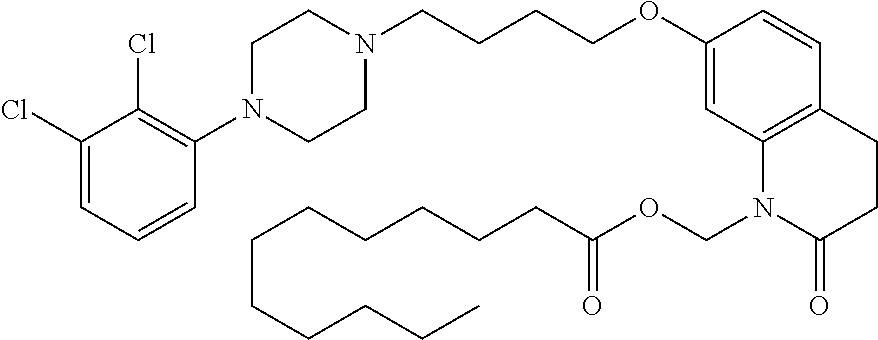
C1(Cl)=CC=CC(N2CCN(CCCCOC3=CC4=C(C=C3)CCC(=O)N4COC(CCCCCCCCCCC)=O)CC2)=C1Cl
